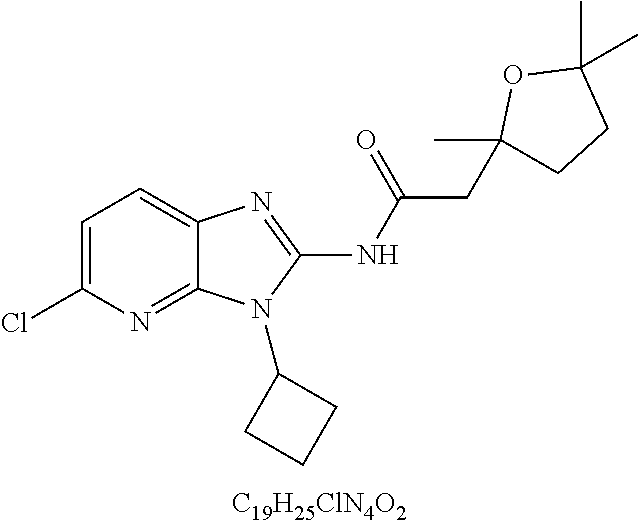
C1=C(Cl)N=C2C(=C1)N=C(NC(CC1(C)CCC(C)(C)O1)=O)N2C1CCC1.[C19H25ClN4O2]
